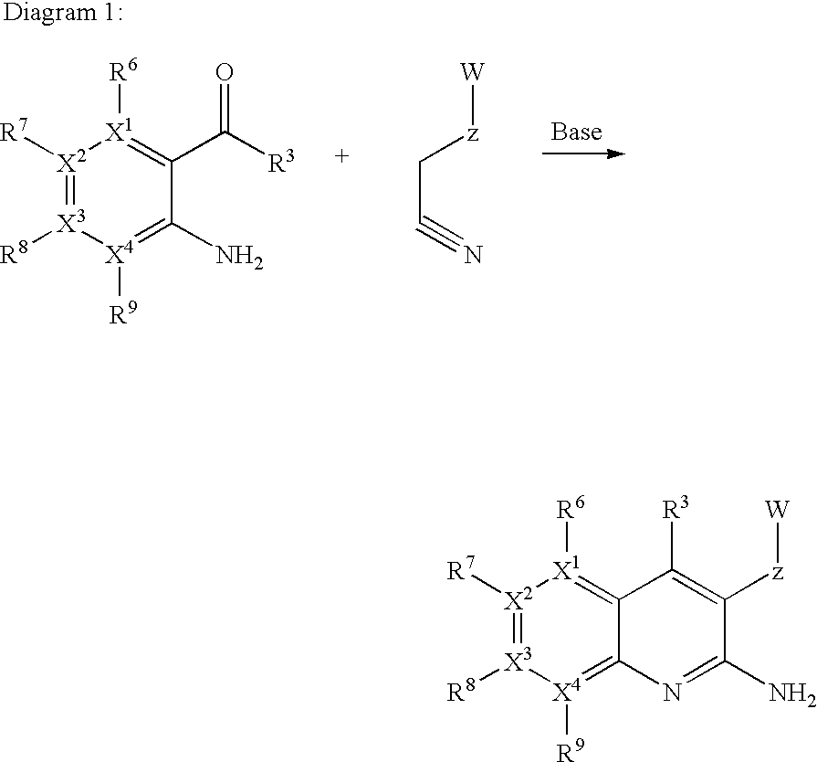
[X2]1([R7])=[X3]([R8])[X4]([R9])=C(N)C(C([R3])=O)=[X1]1[R6].C(#N)C[z][W].[X2]1([R7])=[X3]([R8])[X4]([R9])=C2C(=[X1]1[R6])C([R3])=C([z][W])C(N)=N2
